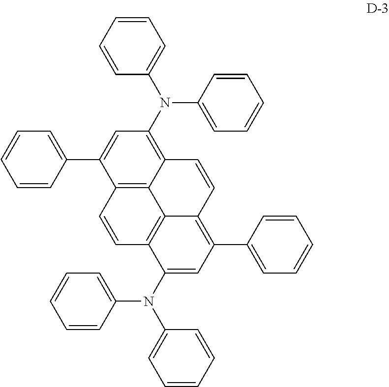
C1(N(C2=CC=CC=C2)C2=CC=CC=C2)=C2C3=C(C(C4=CC=CC=C4)=C1)C=CC1=C3C(=C(C3=CC=CC=C3)C=C1N(C1=CC=CC=C1)C1=CC=CC=C1)C=C2
